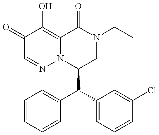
C1(C(C2=CC=CC=C2)C2=CC=CC(Cl)=C2)CN(CC)C(=O)C2=C(O)C(=O)C=NN12
